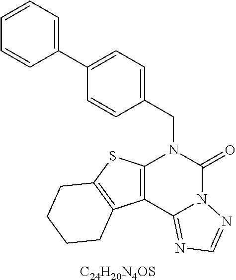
C1(C2=CC=C(CN3C4=C(C5=NC=NN5C3=O)C3=C(S4)CCCC3)C=C2)=CC=CC=C1.[C24H20N4OS]
